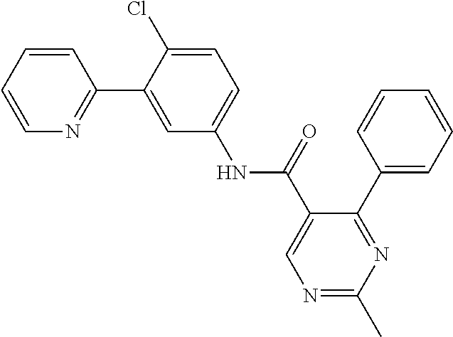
C1=CN=C(C2=CC(NC(C3=CN=C(C)N=C3C3=CC=CC=C3)=O)=CC=C2Cl)C=C1
